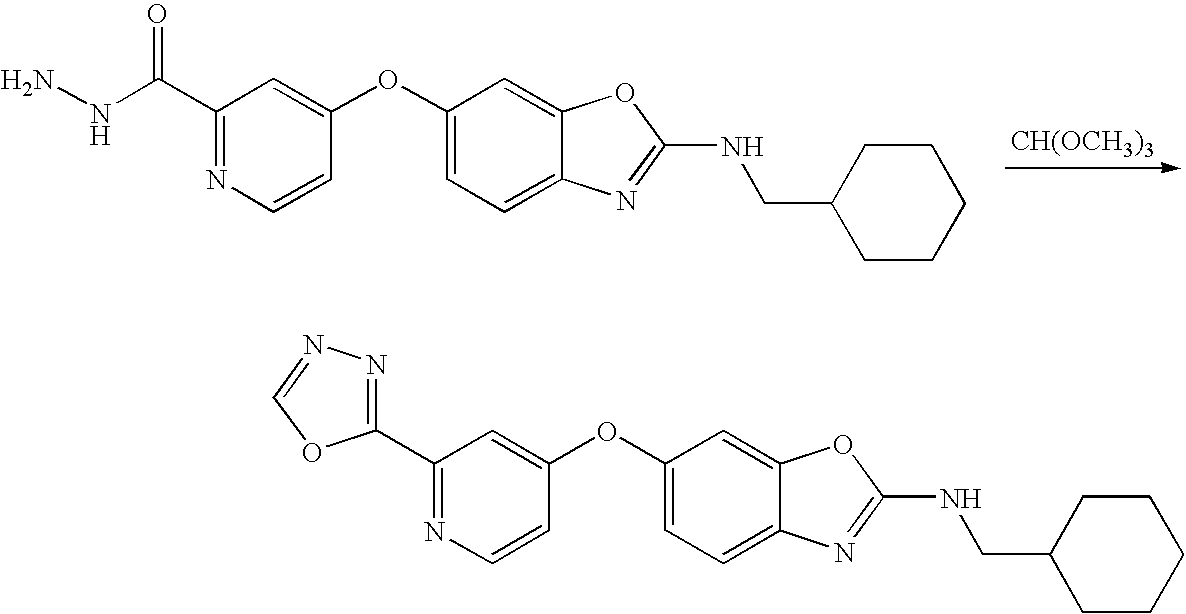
C1(C(NN)=O)=NC=CC(OC2=CC=C3C(=C2)OC(NCC2CCCCC2)=N3)=C1.[CH(OCH3)3].C1(C2=NN=CO2)=NC=CC(OC2=CC=C3C(=C2)OC(NCC2CCCCC2)=N3)=C1
